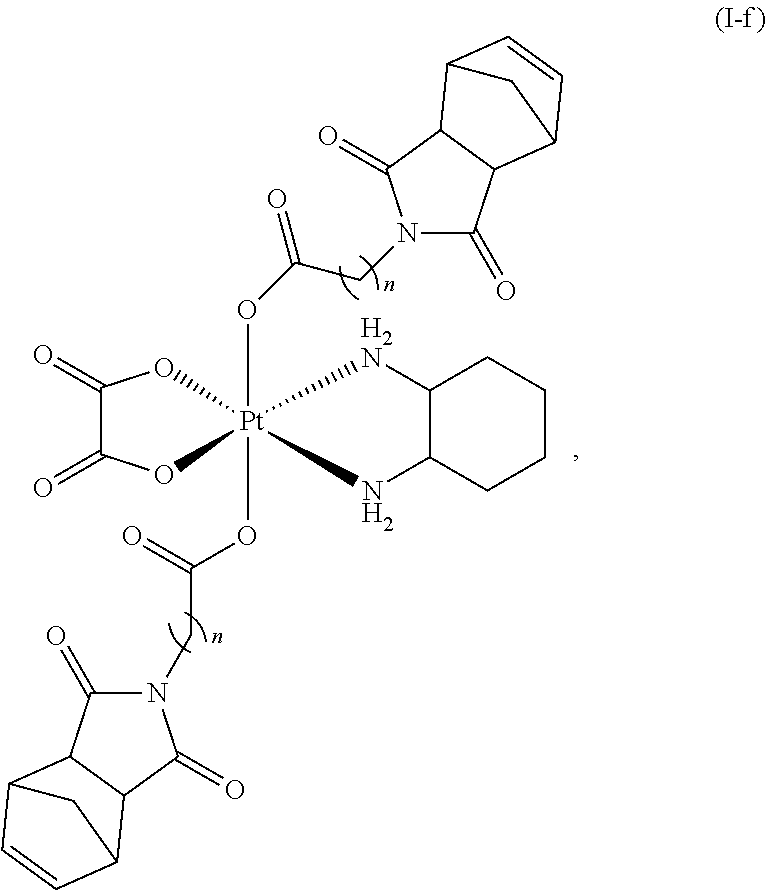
O([Pt]12(OC(=O)CN3C(=O)C4C(C3=O)C3C=CC4C3)(OC(=O)C(=O)O1)NC1C([H2N]2)CCCC1)C(CN1C(=O)C2C(C1=O)C1C=CC2C1)=O
